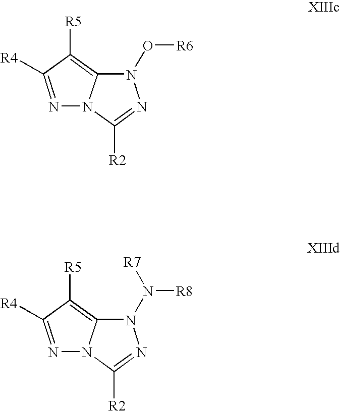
N1(O[R6])C2=C([R5])C([R4])=NN2C([R2])=N1.N1(N([R8])[R7])C2=C([R5])C([R4])=NN2C([R2])=N1
